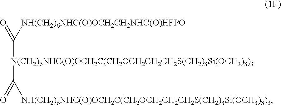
C(=O)([NH(CH2)6NHC(O)OCH2CH2NHC(O)HFPO])[N(CH2)6NHC(O)OCH2C(CH2OCH2CH2CH2S(CH2)3Si(OCH3)3)3]C([NH(CH2)6NHC(O)OCH2C(CH2OCH2CH2CH2S(CH2)3Si(OCH3)3)3])=O
